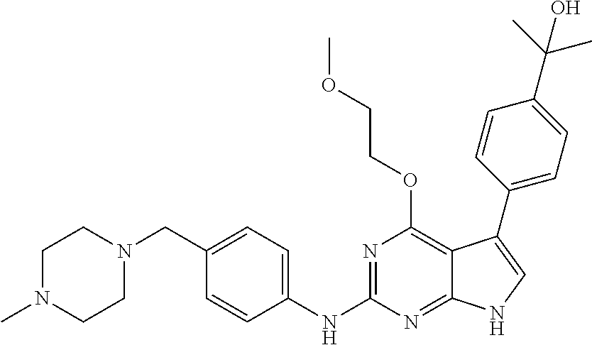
C1N(C)CCN(CC2=CC=C(NC3=NC(OCCOC)=C4C(=N3)NC=C4C3=CC=C(C(C)(C)O)C=C3)C=C2)C1
